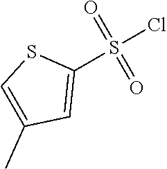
C1(S(Cl)(=O)=O)=CC(C)=CS1
